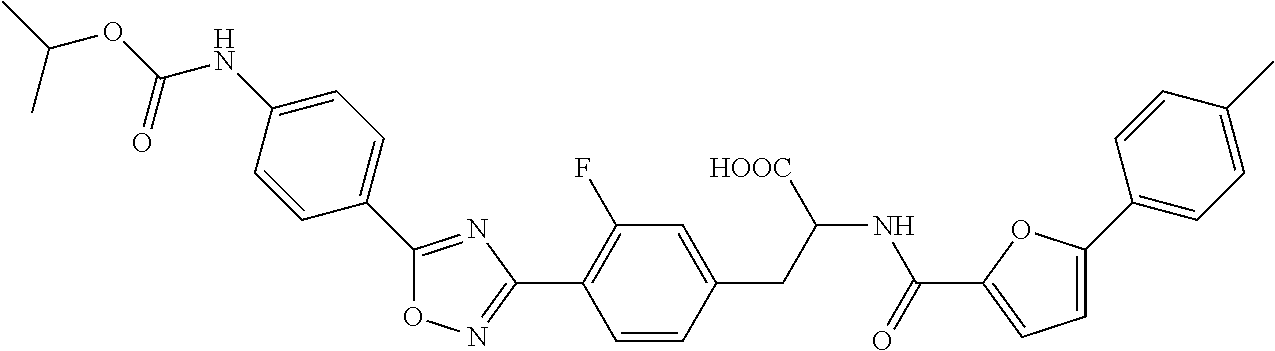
O1N=C(C2=C(F)C=C(CC(NC(C3=CC=C(C4=CC=C(C)C=C4)O3)=O)[HOOC])C=C2)N=C1C1=CC=C(NC(OC(C)C)=O)C=C1
